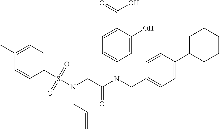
C1=C(O)C(C(=O)O)=CC=C1N(CC1=CC=C(C2CCCCC2)C=C1)C(CN(S(C1=CC=C(C)C=C1)(=O)=O)CC=C)=O
